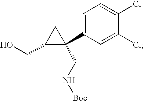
C1=C(C2(CN[Boc])C(CO)C2)C=C(Cl)C(Cl)=C1
